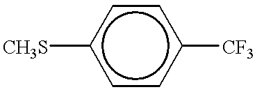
[CH3S]c1ccc([CF3])cc1
